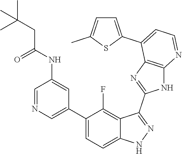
C1=NC=C(C2=CC=C3C(=C2F)C(C2=NC4=C(N2)N=CC=C4C2=CC=C(C)S2)=NN3)C=C1NC(CC(C)(C)C)=O
